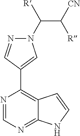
N1(C([R])C([CN])[R])N=CC(C2=C3C(=NC=N2)NC=C3)=C1
